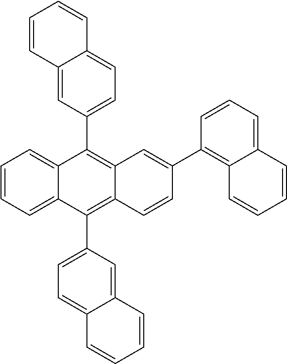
C1=CC=C2C(=C1)C(C1=CC=C3C(=C1)C=CC=C3)=C1C(=C2C2=CC=C3C(=C2)C=CC=C3)C=CC(C2=C3C(=CC=C2)C=CC=C3)=C1
